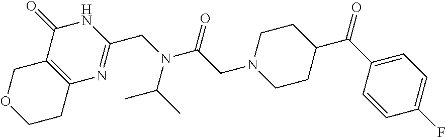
C12=C(COCC1)C(=O)NC(CN(C(CN1CCC(C(C3=CC=C(F)C=C3)=O)CC1)=O)C(C)C)=N2
